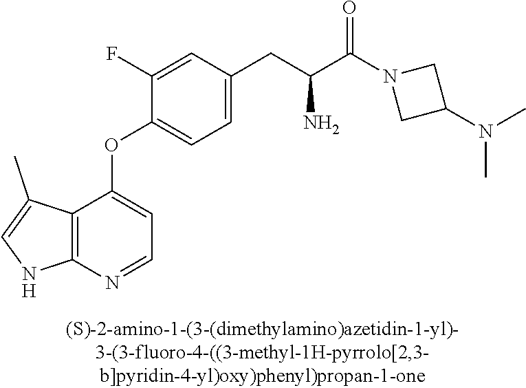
C1(F)=CC(CC(C(N2CC(N(C)C)C2)=O)N)=CC=C1OC1=CC=NC2=C1C(C)=CN2
